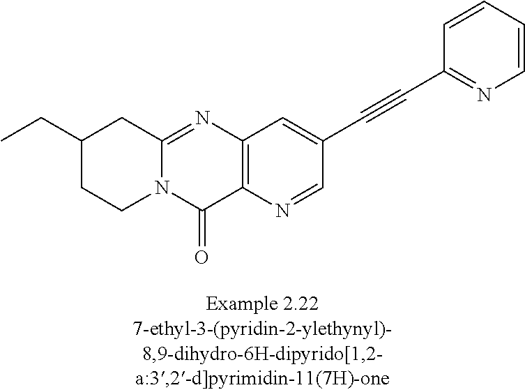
N12C(=NC3=C(C1=O)N=CC(C#CC1=NC=CC=C1)=C3)CC(CC)CC2
